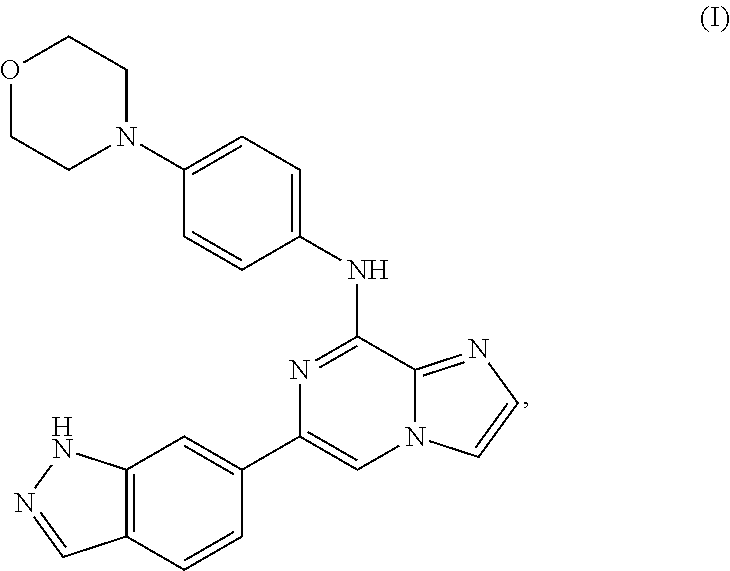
N1=C(NC2=CC=C(N3CCOCC3)C=C2)C2=NC=CN2C=C1C1=CC2=C(C=C1)C=NN2
